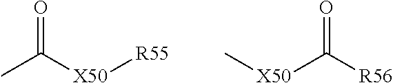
CC([X50][R55])=O.C[X50]C([R56])=O
